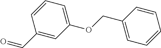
C1(OCC2=CC=CC=C2)=CC=CC(C=O)=C1
